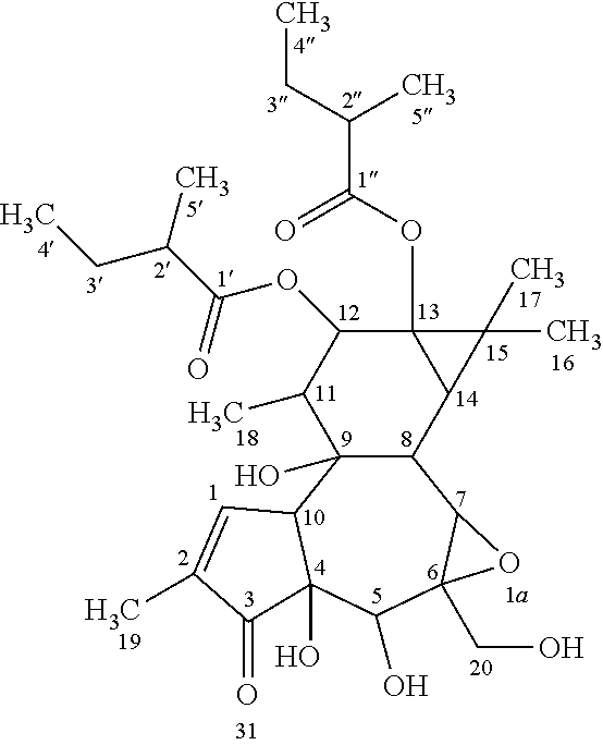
C12C(O)(C3C(O)(C(O)C4(CO)C1O4)C(=O)C(C)=C3)C(C)C(OC(C(C)CC)=O)C1(OC(C(CC)C)=O)C2C1(C)C
